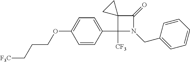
C1=CC(C2([CF3])N(CC3=CC=CC=C3)C(=O)C23CC3)=CC=C1OCCC[F3C]
